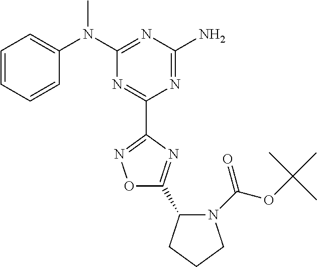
C1=CC=CC(N(C2=NC(N)=NC(C3=NOC(C4N(C(=O)OC(C)(C)C)CCC4)=N3)=N2)C)=C1
